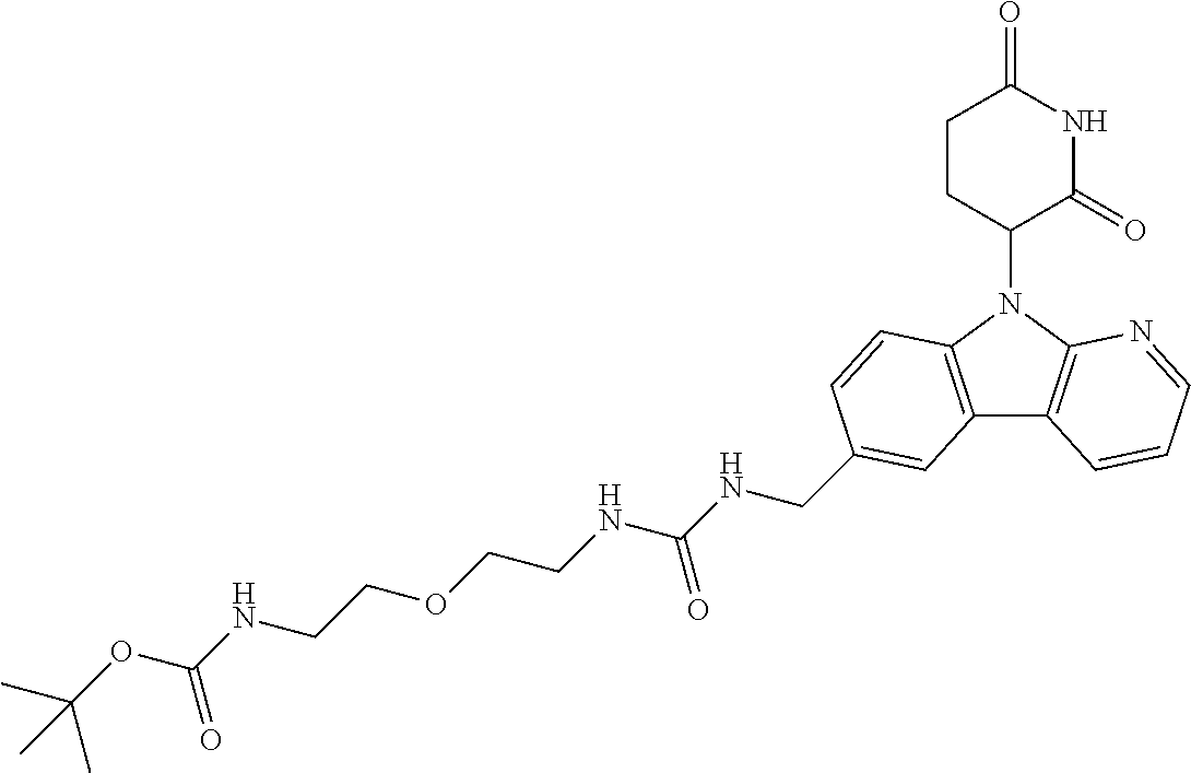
N1(C2CCC(=O)NC2=O)C2=C(C3=C1C=CC(CNC(NCCOCCNC(OC(C)(C)C)=O)=O)=C3)C=CC=N2
